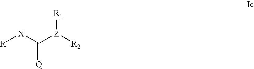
[R][X]C([Z]([R2])[R1])=[Q]
